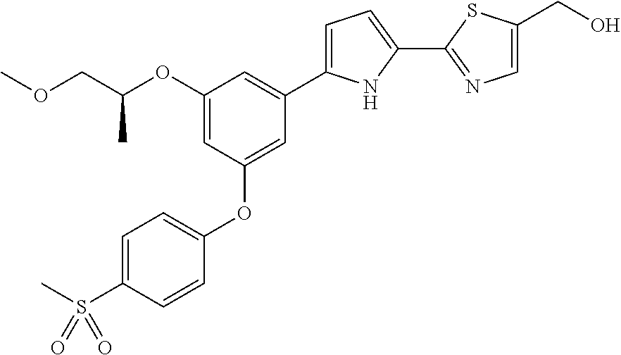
O(CC(OC1=CC(OC2=CC=C(S(C)(=O)=O)C=C2)=CC(C2=CC=C(C3=NC=C(CO)S3)N2)=C1)C)C
